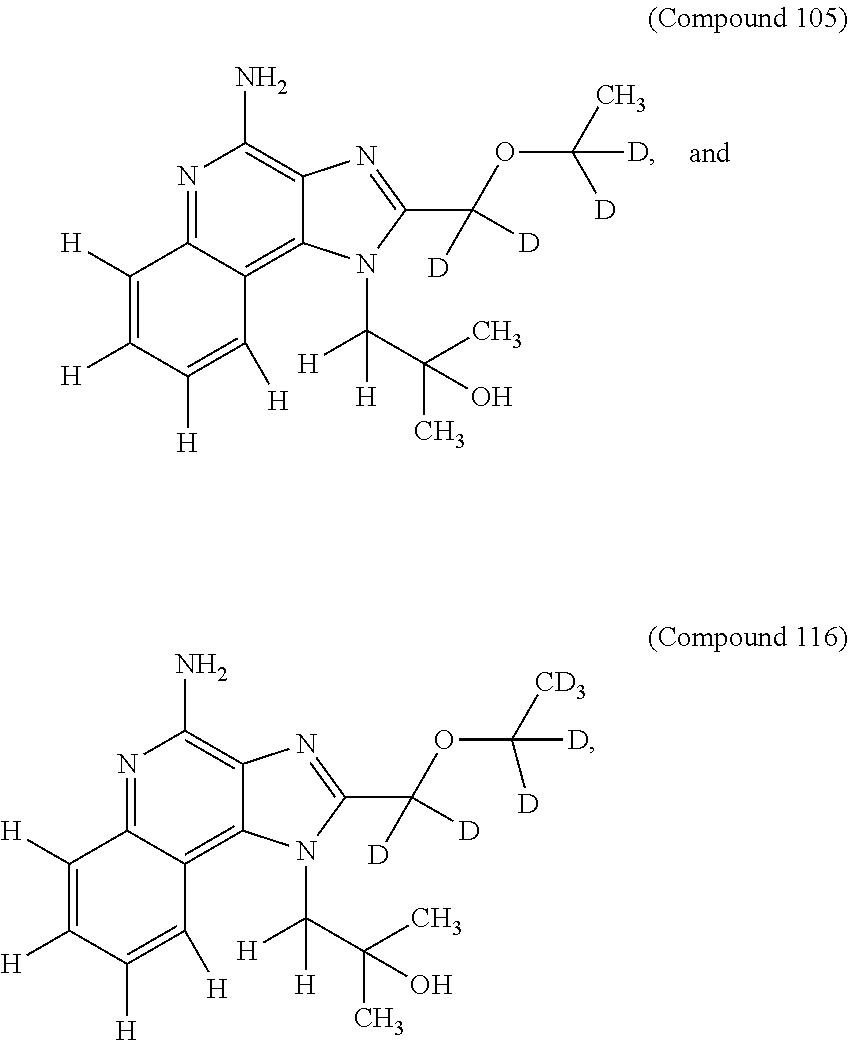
N1=C2C(=C3C(=C1N)N=C(C([D])([D])OC(C)([D])[D])N3C([H])([H])C(C)(C)O)C([H])=C([H])C([H])=C2[H].N1=C2C(=C3C(=C1N)N=C(C([D])([D])OC([CD3])([D])[D])N3C([H])([H])C(C)(C)O)C([H])=C([H])C([H])=C2[H]
